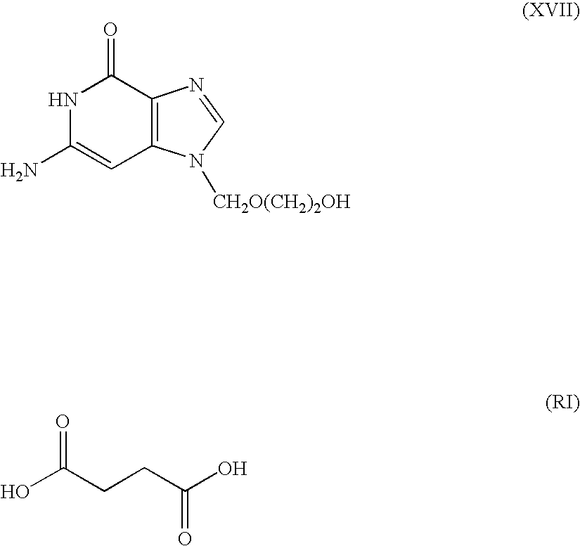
N1C(N)=CC2=C(C1=O)N=CN2[CH2O(CH2)2OH].C(CCC(O)=O)(=O)O
